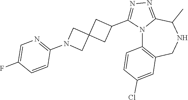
N1=C(C2CC3(C2)CN(C2=NC=C(F)C=C2)C3)N2C(=N1)C(C)NCC1=C2C=CC(Cl)=C1
